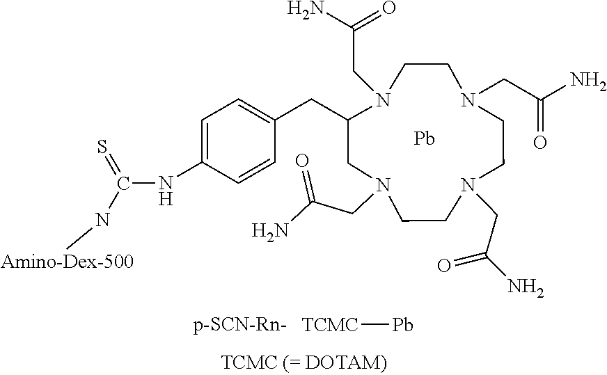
[TCMC][Pb].N1(CC(N)=O)CC(CC2=CC=C(NC(N[Amino-Dex-500])=S)C=C2)N(CC(N)=O)CCN(CC(N)=O)CCN(CC(N)=O)CC1.[Pb]
